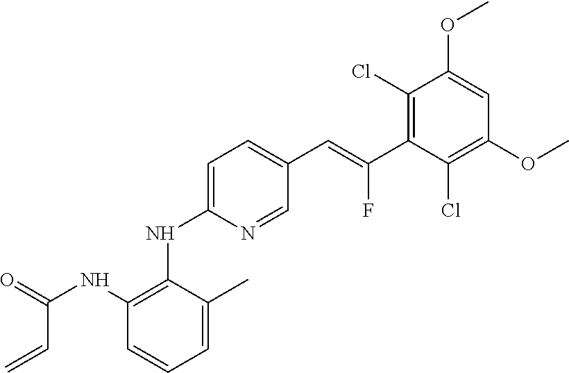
N(C1=CC=C(C=C(C2=C(Cl)C(OC)=CC(OC)=C2Cl)F)C=N1)C1=C(NC(=O)C=C)C=CC=C1C
